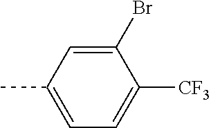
C1(Br)=CC(C)=CC=C1[CF3]
